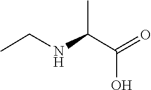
N(C(C(=O)O)C)CC
